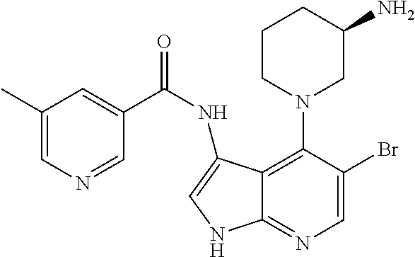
C12=C(N3CC(N)CCC3)C(Br)=CN=C1NC=C2NC(=O)C1=CC(C)=CN=C1
